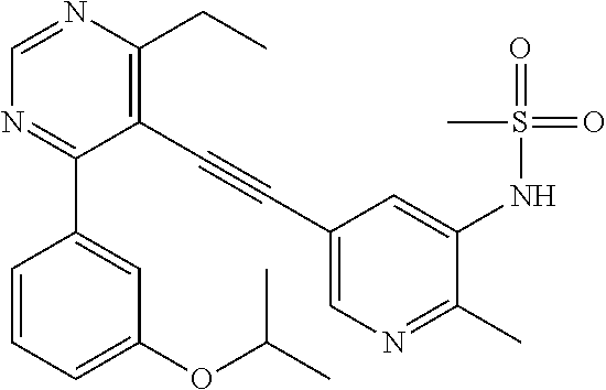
C1(NS(=O)(=O)C)=CC(C#CC2=C(CC)N=CN=C2C2=CC(OC(C)C)=CC=C2)=CN=C1C
